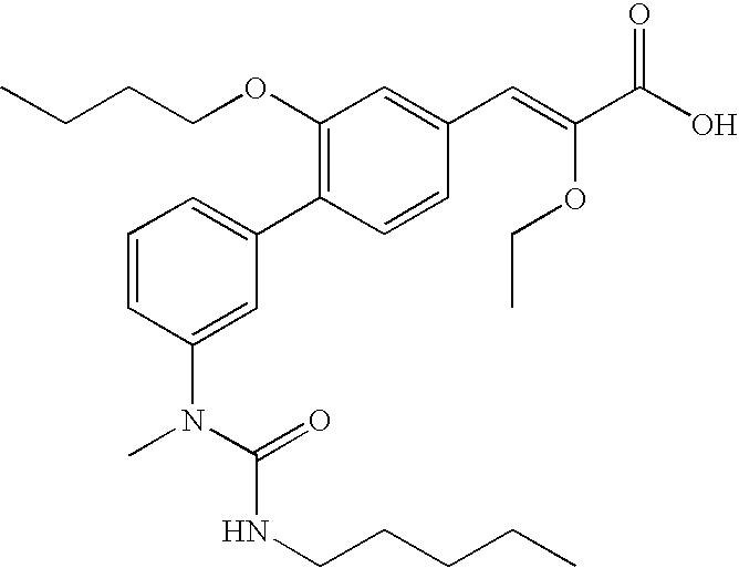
CCCCOC1=C(C2=CC=CC(N(C(NCCCCC)=O)C)=C2)C=CC(C=C(C(O)=O)OCC)=C1
